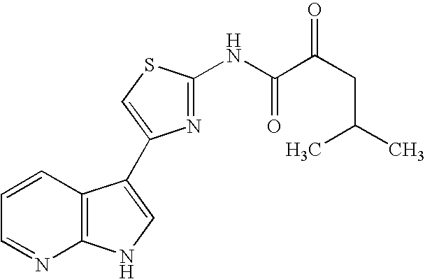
C1=CC2=C(N=C1)NC=C2C1=CSC(NC(C(CC(C)C)=O)=O)=N1
